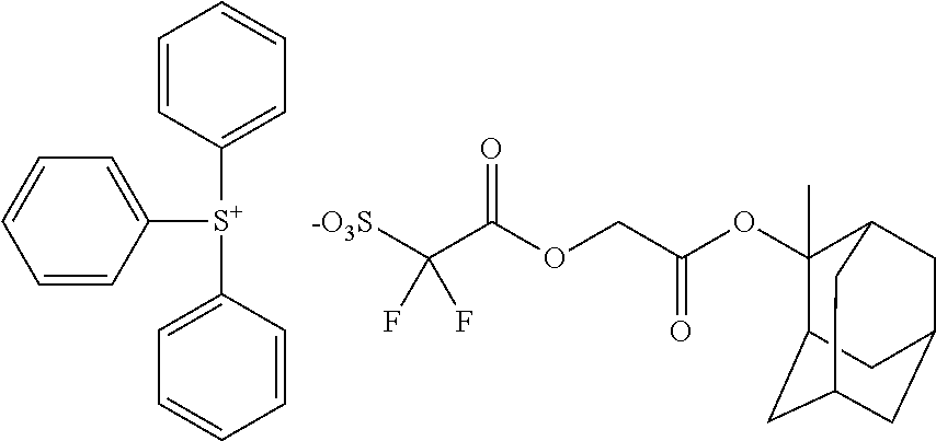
C1=CC([S+](C2=CC=CC=C2)C2=CC=CC=C2)=CC=C1.C1(OC(COC(C([-O3S])(F)F)=O)=O)(C)C2CC3CC(CC1C3)C2
